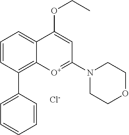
C12=C(C3=CC=CC=C3)C=CC=C1C(OCC)=CC(N1CCOCC1)=[O+]2.[Cl-]
